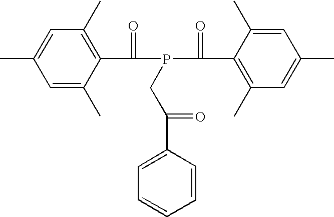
C1=C(C)C(C(P(C(C2=C(C)C=C(C)C=C2C)=O)CC(C2=CC=CC=C2)=O)=O)=C(C)C=C1C
